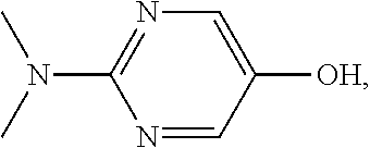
N1=CC([OH])=CN=C1N(C)C
